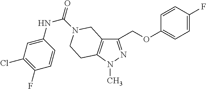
C1(COC2=CC=C(F)C=C2)=NN(C)C2=C1CN(C(=O)NC1=CC(Cl)=C(F)C=C1)CC2
